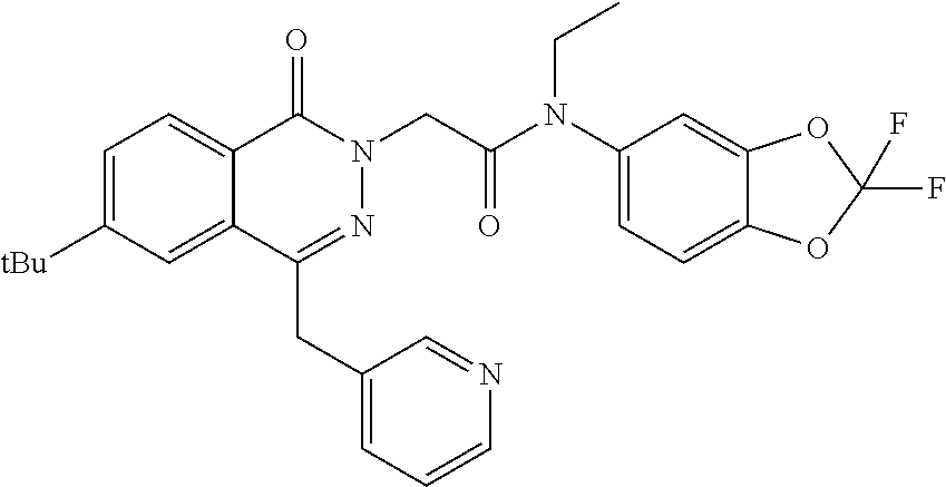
C1=C([tBu])C=C2C(=C1)C(=O)N(CC(=O)N(C1=CC=C3C(=C1)OC(F)(F)O3)CC)N=C2CC1=CC=CN=C1
